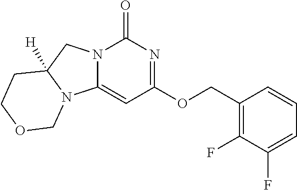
N12C(=CC(OCC3=C(F)C(F)=CC=C3)=NC1=O)N1C([H])(C2)CCOC1
